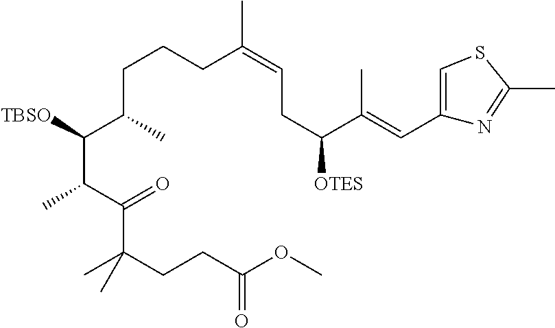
C(C(C(C(C(=O)C(CCC(=O)OC)(C)C)C)[TBSO])C)CCC(=CCC([OTES])C(C)=CC1=CSC(C)=N1)C
